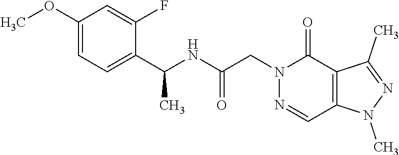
N1=CC2=C(C(=O)N1CC(NC(C1=CC=C(OC)C=C1F)C)=O)C(C)=NN2C
